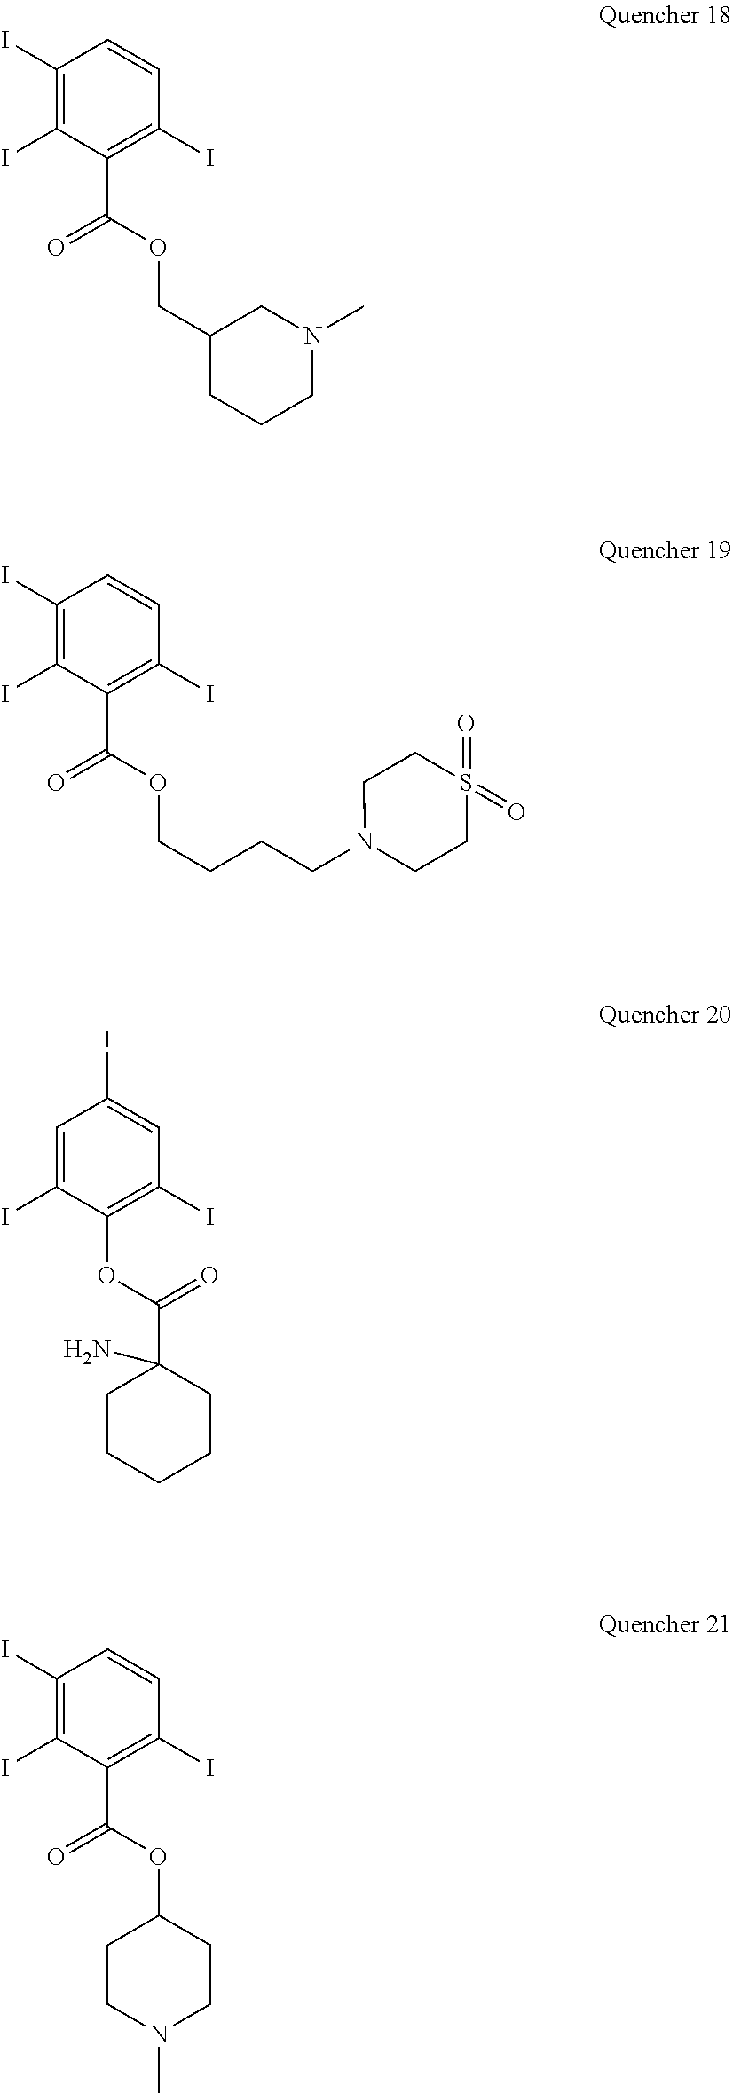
C1(I)=C(I)C(C(=O)OCC2CCCN(C)C2)=C(I)C=C1.C1(I)=C(I)C(C(=O)OCCCCN2CCS(=O)(=O)CC2)=C(I)C=C1.C1=C(I)C(OC(C2(N)CCCCC2)=O)=C(I)C=C1I.C1(I)=C(I)C(C(=O)OC2CCN(C)CC2)=C(I)C=C1
